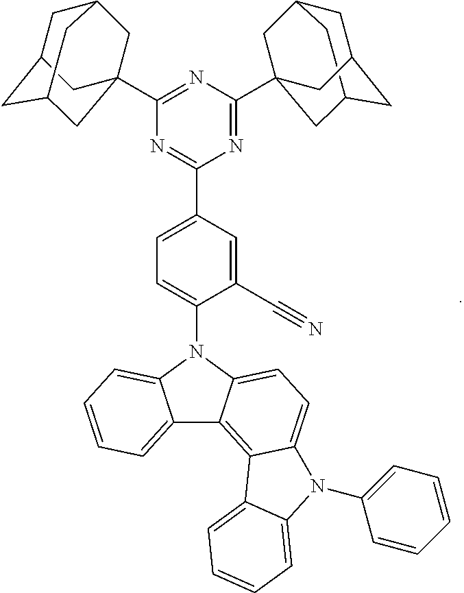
C12=CC=CC=C1N(C1=CC=C(C3=NC(C45CC6CC(CC(C4)C6)C5)=NC(C45CC6CC(CC(C4)C6)C5)=N3)C=C1C#N)C1=CC=C3C(=C21)C1=CC=CC=C1N3C1=CC=CC=C1
